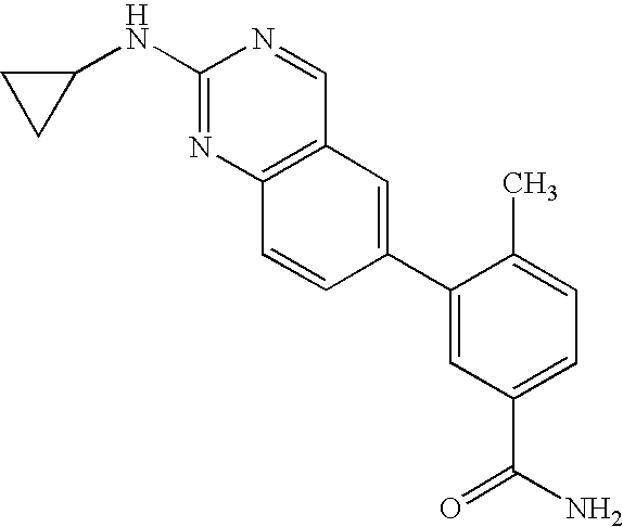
C1(NC2CC2)=NC2=C(C=N1)C=C(C1=CC(C(N)=O)=CC=C1C)C=C2
